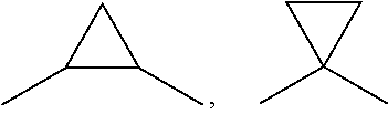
C1(C)C(C)C1.C1CC1(C)C
